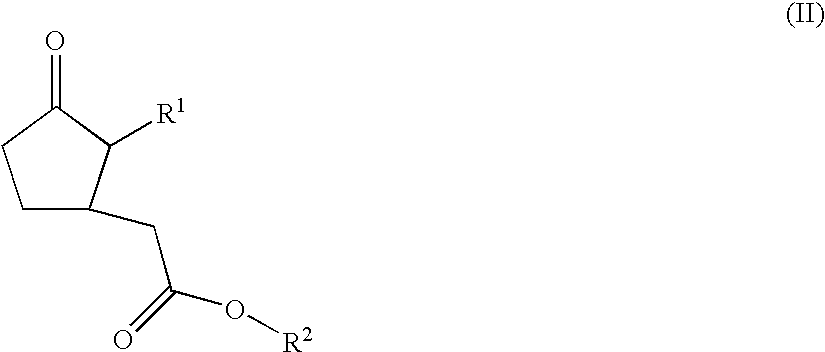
C1C(CC(O[R2])=O)C([R1])C(=O)C1
